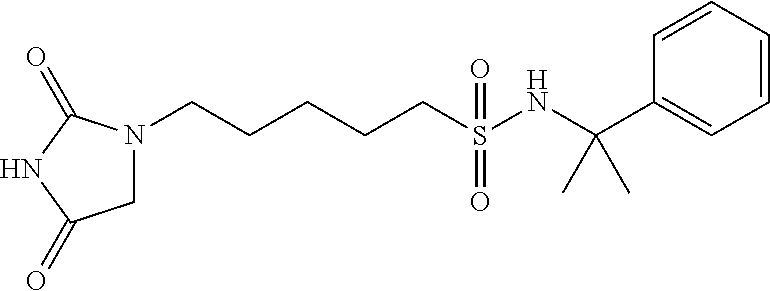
N1(CCCCCS(NC(C2=CC=CC=C2)(C)C)(=O)=O)CC(=O)NC1=O
